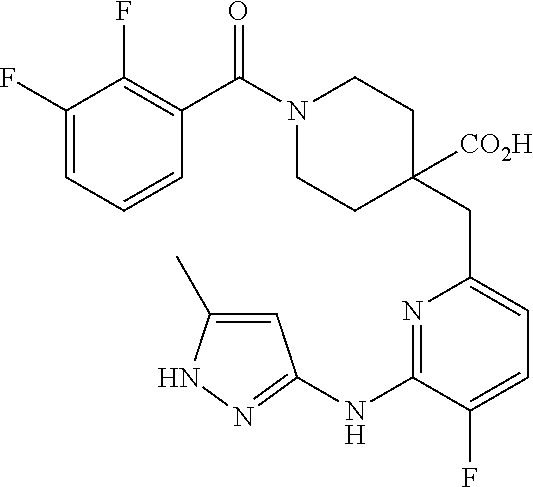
C1(F)=CC=CC(C(=O)N2CCC(CC3=CC=C(F)C(NC4=NNC(C)=C4)=N3)([CO2H])CC2)=C1F
